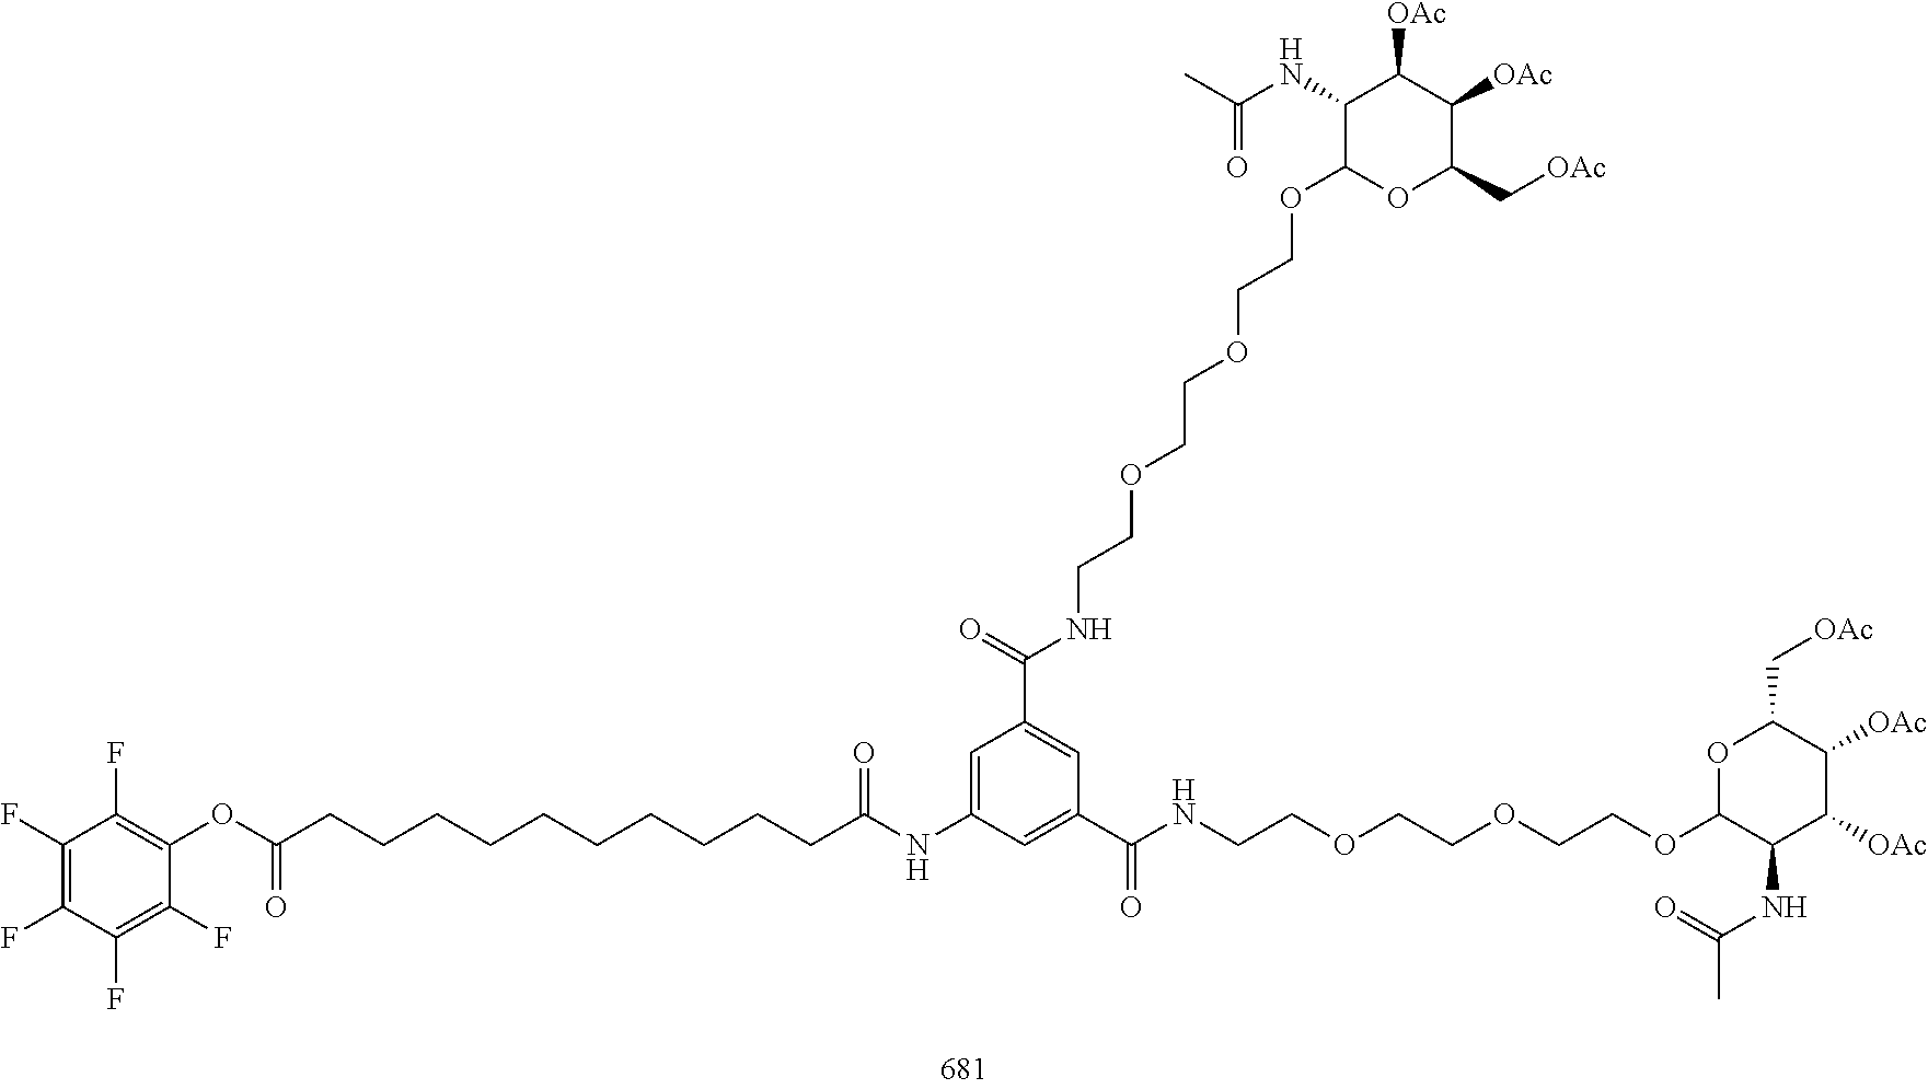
C1(C[OAc])C([OAc])C([OAc])C(NC(=O)C)C(OCCOCCOCCNC(C2=CC(NC(CCCCCCCCCCC(OC3=C(F)C(F)=C(F)C(F)=C3F)=O)=O)=CC(C(NCCOCCOCCOC3OC(C[OAc])C([OAc])C([OAc])C3NC(C)=O)=O)=C2)=O)O1
